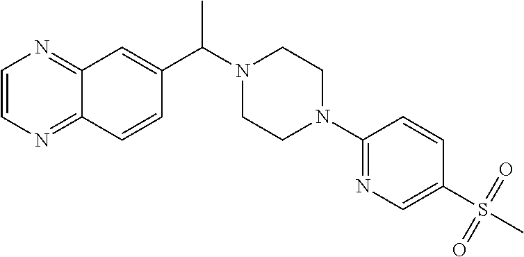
C12=NC=CN=C1C=CC(C(N1CCN(C3=NC=C(S(C)(=O)=O)C=C3)CC1)C)=C2
